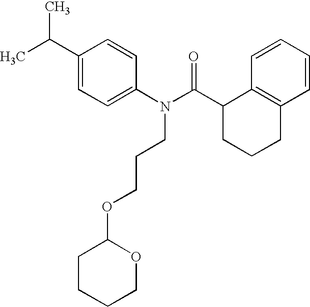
C1=CC=CC2=C1C(C(N(C1=CC=C(C(C)C)C=C1)CCCOC1OCCCC1)=O)CCC2
